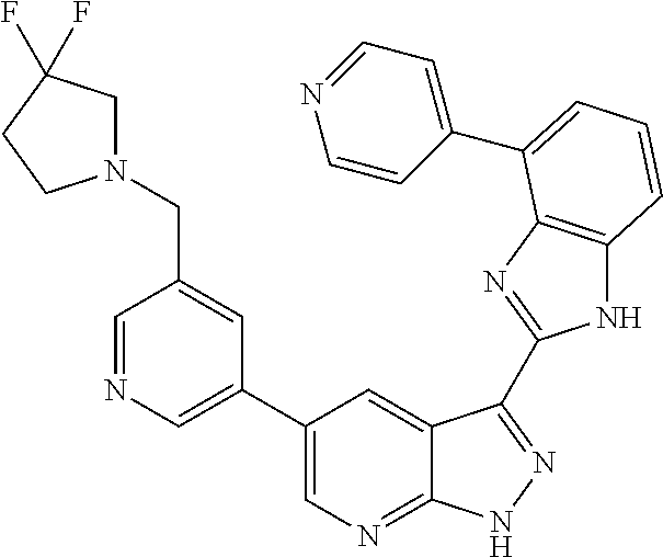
C1(C2=CN=C3C(=C2)C(C2=NC4=C(N2)C=CC=C4C2=CC=NC=C2)=NN3)=CN=CC(CN2CC(F)(F)CC2)=C1
